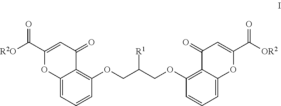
C12=CC=CC(OCC(COC3=C4C(=CC=C3)OC(C([OR2])=O)=CC4=O)[R1])=C1C(=O)C=C(C([R2O])=O)O2
